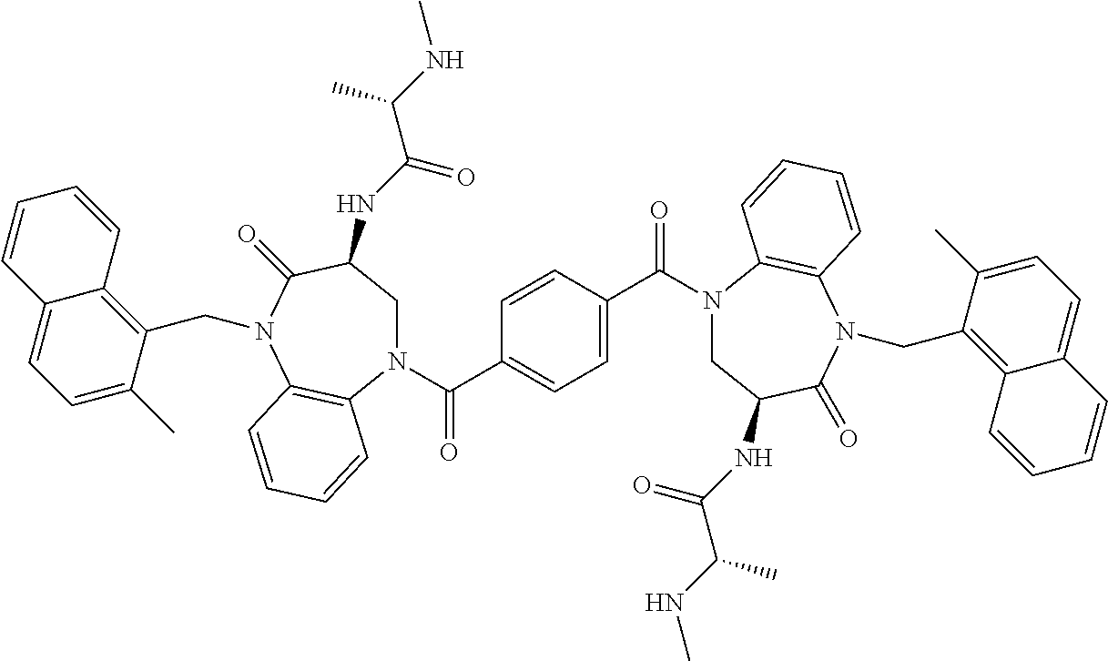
C1C(NC(C(NC)C)=O)C(=O)N(CC2=C3C(=CC=C2C)C=CC=C3)C2=C(C=CC=C2)N1C(C1=CC=C(C(N2CC(NC(C(C)NC)=O)C(=O)N(CC3=C4C(=CC=C3C)C=CC=C4)C3=C2C=CC=C3)=O)C=C1)=O
